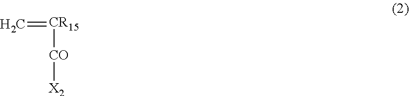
C=[CR15][CO][X2]
